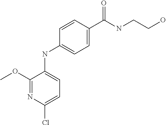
C1(NC2=CC=C(Cl)N=C2OC)=CC=C(C(NCCO)=O)C=C1
